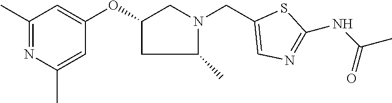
C1(C)=NC(C)=CC(OC2CC(C)N(CC3=CN=C(NC(C)=O)S3)C2)=C1
